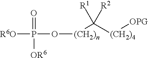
[R6O]P(O[(CH2)n]C([(CH2)4][OPG])([R1])[R2])(=O)[OR6]
